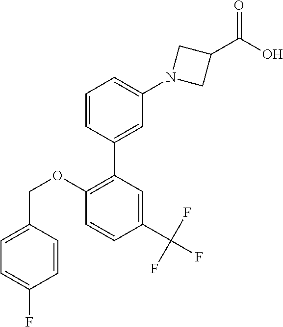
C1=CC(C2=C(OCC3=CC=C(F)C=C3)C=CC(C(F)(F)F)=C2)=CC(N2CC(C(O)=O)C2)=C1
